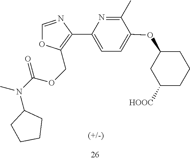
C1=NC(C2=CC=C(OC3CC([HOOC])CCC3)C(C)=N2)=C(COC(N(C2CCCC2)C)=O)O1
